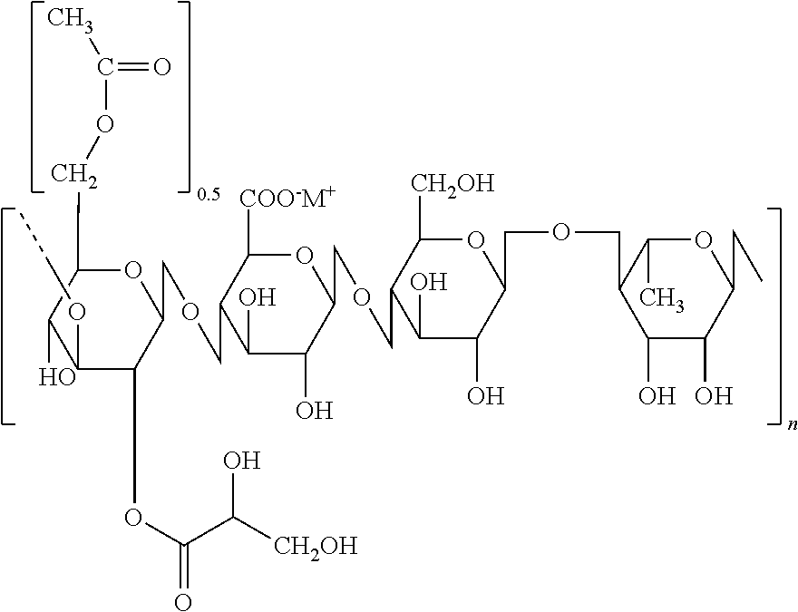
O1C(COC(=O)C)C(O)C(OCC)C(OC(C([CH2OH])O)=O)C1COCC1C([COO-M+])OC(COCC2C([CH2OH])OC(COCC3C(O)C(O)C(CC)OC3C)C(O)C2O)C(O)C1O
